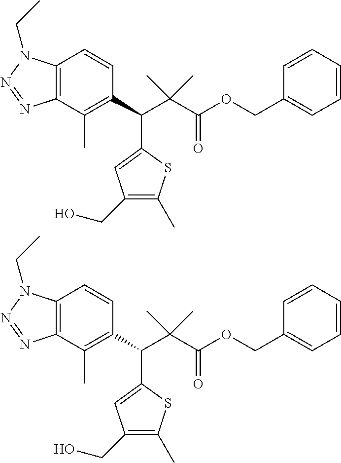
C12=C(C(C)=C(C(C(C(OCC3=CC=CC=C3)=O)(C)C)C3=CC(CO)=C(C)S3)C=C1)N=NN2CC.C12=C(C(C)=C(C(C(C(OCC3=CC=CC=C3)=O)(C)C)C3=CC(CO)=C(C)S3)C=C1)N=NN2CC
